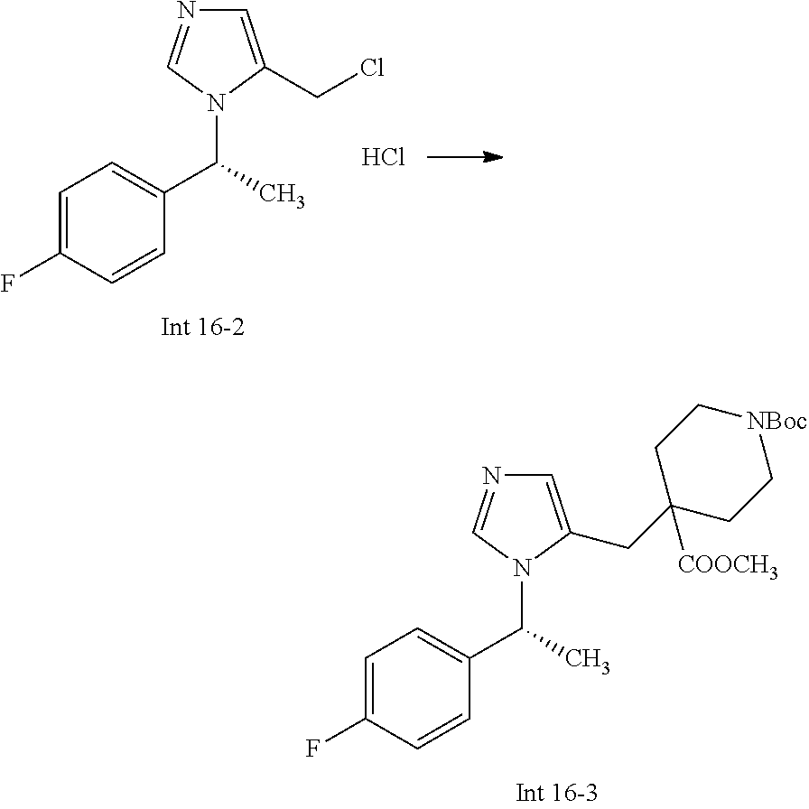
C1=C(CC2([COOCH3])CC[NBoc]CC2)N(C(C)C2=CC=C(F)C=C2)C=N1.C1=C(CCl)N(C(C)C2=CC=C(F)C=C2)C=N1.Cl
